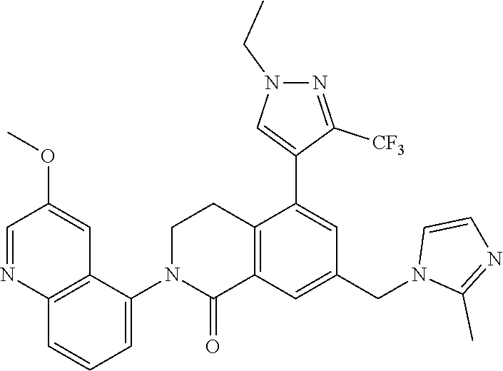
C12=C(C=C(CN3C(C)=NC=C3)C=C1C1=CN(CC)N=C1[CF3])C(=O)N(C1=CC=CC3=C1C=C(OC)C=N3)CC2
